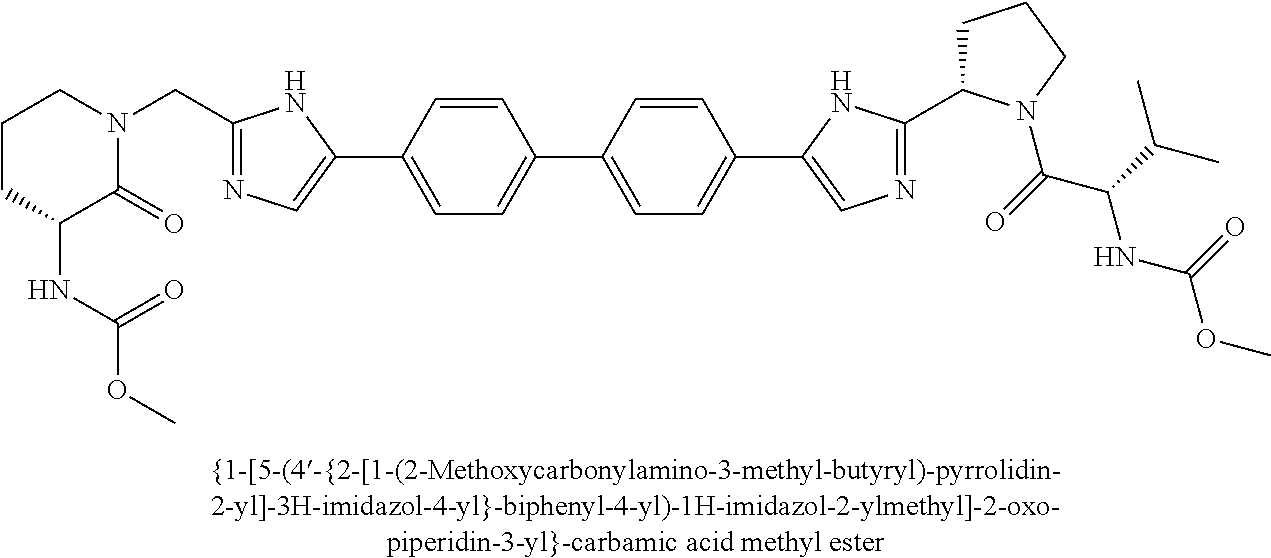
C1(C2=CN=C(CN3CCCC(NC(OC)=O)C3=O)N2)=CC=C(C2=CC=C(C3=CN=C(C4CCCN4C(C(NC(OC)=O)C(C)C)=O)N3)C=C2)C=C1
